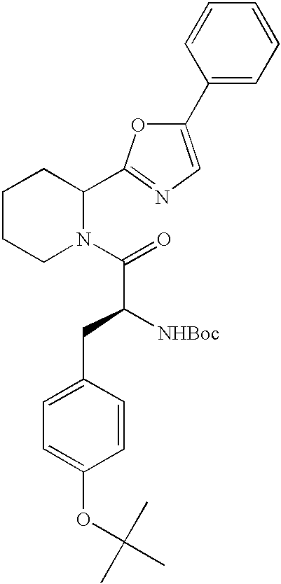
C1CCN(C(=O)C([NHBoc])CC2=CC=C(OC(C)(C)C)C=C2)C(C2=NC=C(C3=CC=CC=C3)O2)C1
